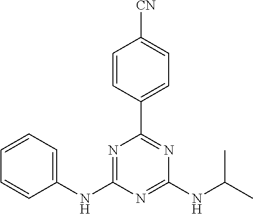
C1=CC(C2=NC(NC(C)C)=NC(NC3=CC=CC=C3)=N2)=CC=C1[CN]
